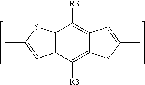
C12=C(C([R3])=C3C(=C1[R3])C=C(C)S3)C=C(C)S2
